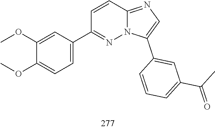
C1(C2=CC=C(OC)C(OC)=C2)=NN2C(=NC=C2C2=CC(C(C)=O)=CC=C2)C=C1
